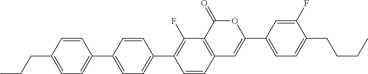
C12=C(C(=O)OC(C3=CC=C(CCCC)C(F)=C3)=C1)C(F)=C(C1=CC=C(C3=CC=C(CCC)C=C3)C=C1)C=C2
